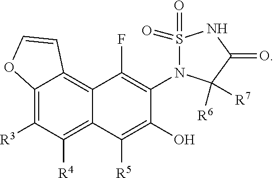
C12=C([R3])C([R4])=C3C(=C1C=CO2)C(F)=C(N1S(=O)(=O)NC(=O)C1([R7])[R6])C(O)=C3[R5]
